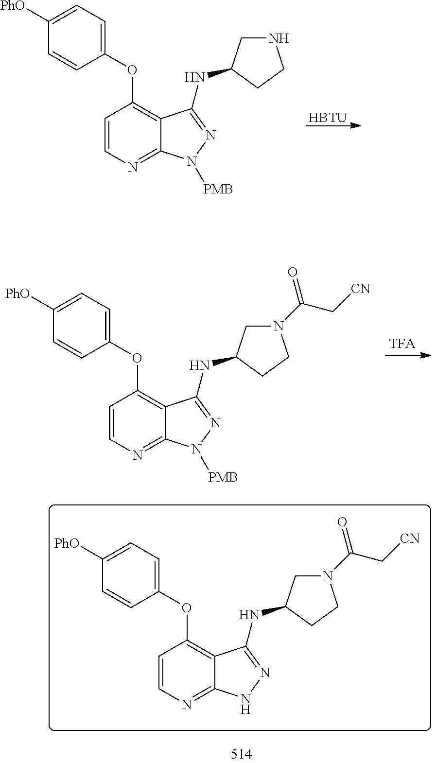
C1(OC2=C3C(=NC=C2)NN=C3NC2CN(C(=O)C[CN])CC2)=CC=C([PhO])C=C1.C1(OC2=C3C(=NC=C2)N([PMB])N=C3NC2CNCC2)=CC=C([PhO])C=C1.[HBTU].C1(OC2=C3C(=NC=C2)N([PMB])N=C3NC2CN(C(=O)C[CN])CC2)=CC=C([PhO])C=C1
